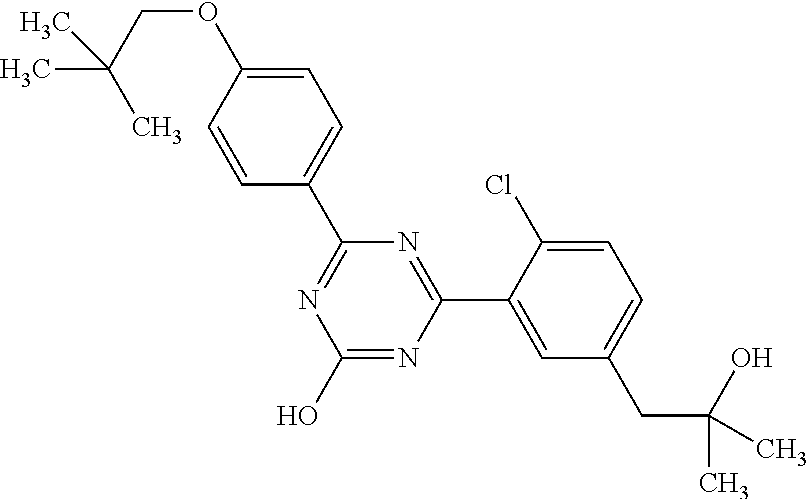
N1=C(C2=CC=C(OCC(C)(C)C)C=C2)N=C(C2=CC(CC(O)(C)C)=CC=C2Cl)N=C1O
